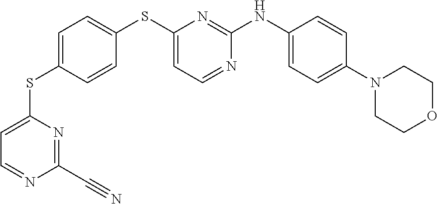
C1(N2CCOCC2)=CC=C(NC2=NC(SC3=CC=C(SC4=CC=NC(C#N)=N4)C=C3)=CC=N2)C=C1
